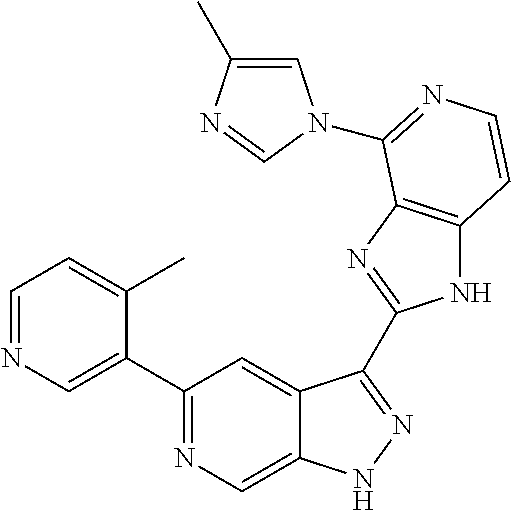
C1=NC=C(C2=NC=C3C(=C2)C(C2=NC4=C(N2)C=CN=C4N2C=C(C)N=C2)=NN3)C(C)=C1
